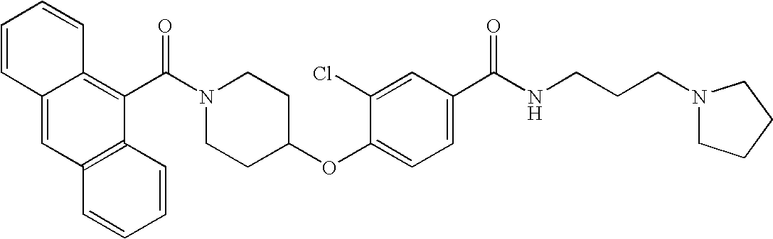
C1=CC2=CC3=C(C(C(N4CCC(OC5=CC=C(C(NCCCN6CCCC6)=O)C=C5Cl)CC4)=O)=C2C=C1)C=CC=C3
